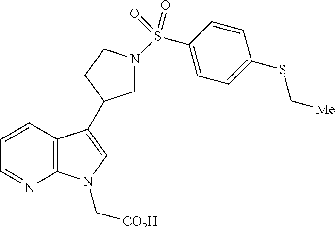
C12=C(C=CC=N1)C(C1CN(S(C3=CC=C(SC[Me])C=C3)(=O)=O)CC1)=CN2C[CO2H]
